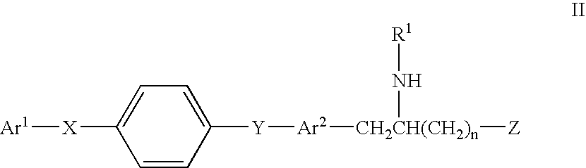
[Ar1][X]C1=CC=C([Y][Ar2][CH2CH(CH2)n]([Z])N[R1])C=C1
